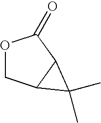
O1CC2C(C1=O)C2(C)C
